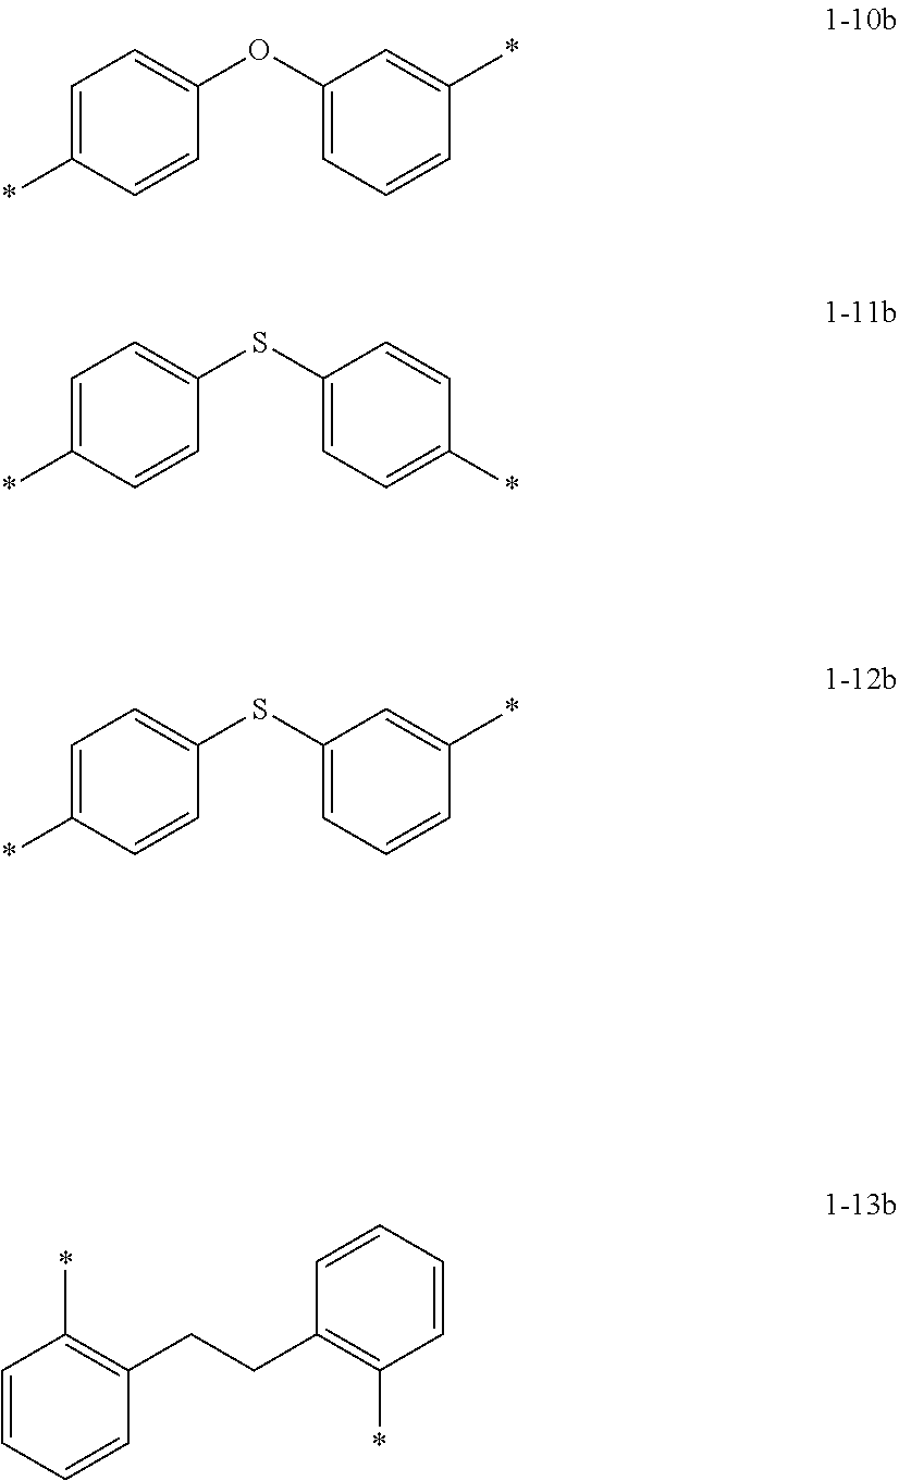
C1=C(*)C=CC(OC2=CC=CC(*)=C2)=C1.C1=C(*)C=CC(SC2=CC=C(*)C=C2)=C1.C1=C(*)C=CC(SC2=CC=CC(*)=C2)=C1.C1(CCC2=C(*)C=CC=C2)=C(*)C=CC=C1
